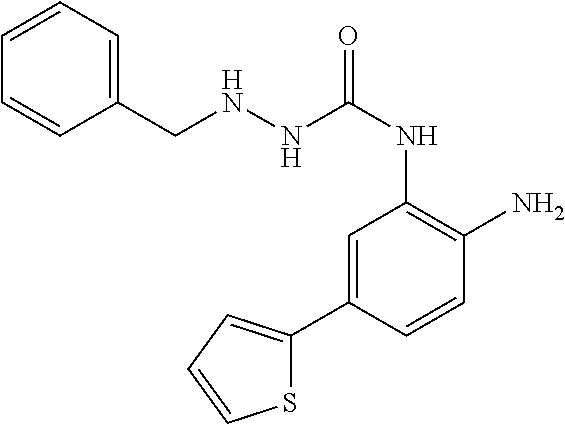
C(NC1=C(N)C=CC(C2=CC=CS2)=C1)(=O)NNCC1=CC=CC=C1
